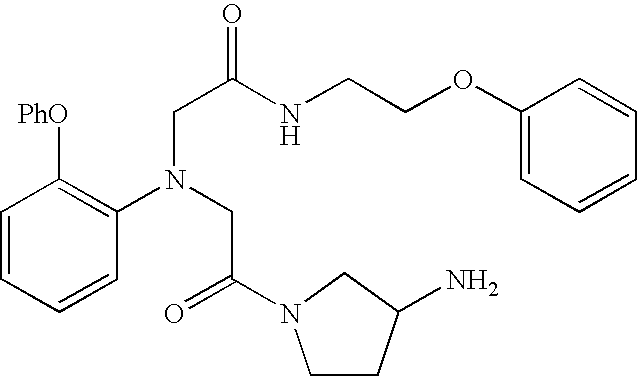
C1=CC=CC(N(CC(=O)N2CCC(N)C2)CC(=O)NCCOC2=CC=CC=C2)=C1[PhO]
